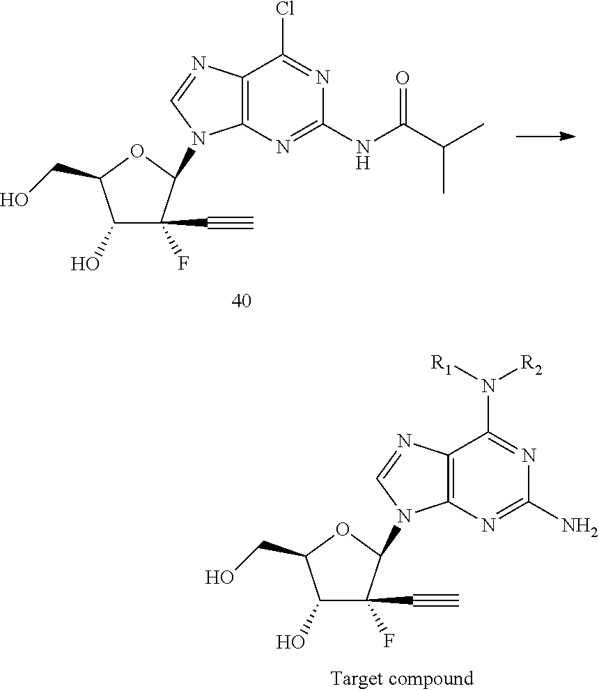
C1(O)C(CO)OC(N2C3=C(C(N([R2])[R1])=NC(N)=N3)N=C2)C1(F)C#C.C1(O)C(CO)OC(N2C3=C(C(Cl)=NC(NC(C(C)C)=O)=N3)N=C2)C1(F)C#C
